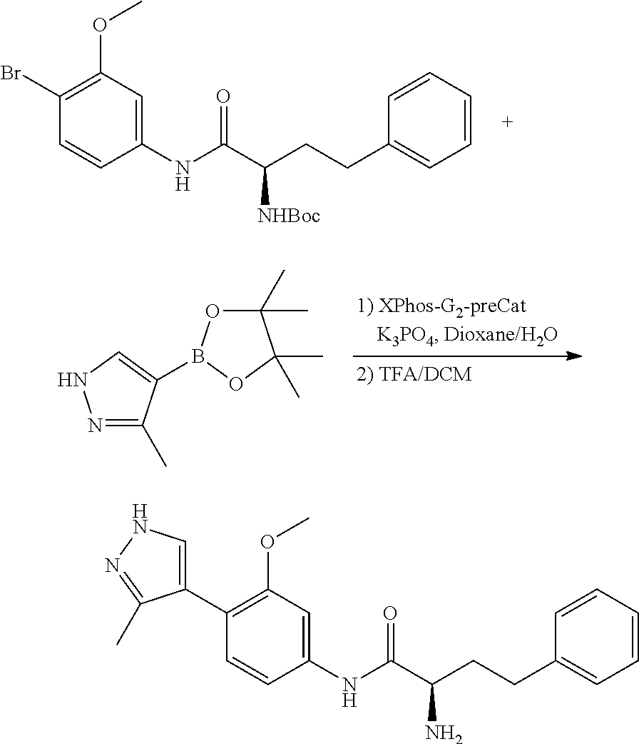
C1=CC=CC(CCC(C(NC2=CC(OC)=C(Br)C=C2)=O)[NHBoc])=C1.N1=C(C)C(B2OC(C)(C)C(C)(C)O2)=CN1.C1=CC=CC(CCC(C(NC2=CC(OC)=C(C3=CNN=C3C)C=C2)=O)N)=C1
